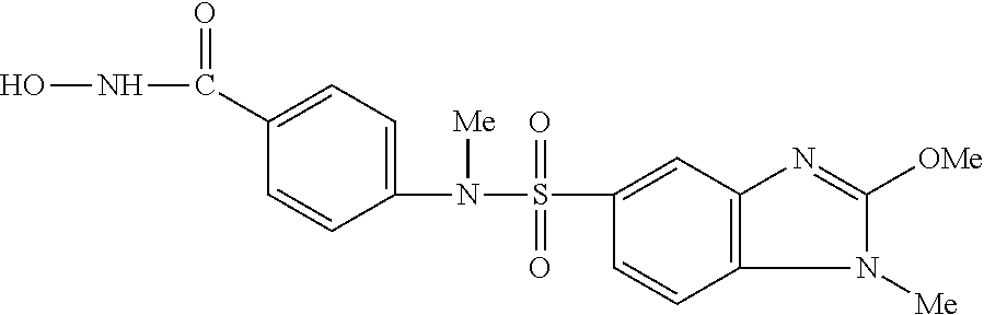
ONC(=O)C1=CC=C(N([Me])S(=O)(=O)C2=CC3=C(C=C2)N([Me])C([OMe])=N3)C=C1
